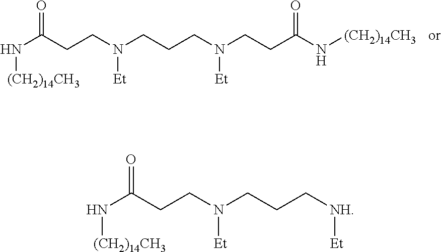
N(C(CCN(CCCN(CCC(N[(CH2)14CH3])=O)[Et])[Et])=O)[(CH2)14CH3].N(C(CCN(CCC[NH][Et])[Et])=O)[(CH2)14CH3]
